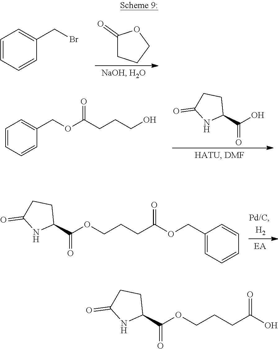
C1(=O)CCCO1.C1=CC=CC(CBr)=C1.C(O)(C1CCC(=O)N1)=O.C1=CC=CC(COC(CCCO)=O)=C1.C(OCCCC(OCC1=CC=CC=C1)=O)(C1CCC(=O)N1)=O.C(OCCCC(O)=O)(C1CCC(=O)N1)=O
